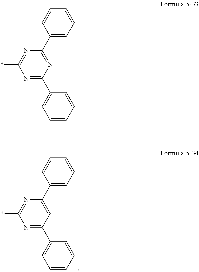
N1=C(*)N=C(C2=CC=CC=C2)C=C1C1=CC=CC=C1.N1=C(*)N=C(C2=CC=CC=C2)N=C1C1=CC=CC=C1
